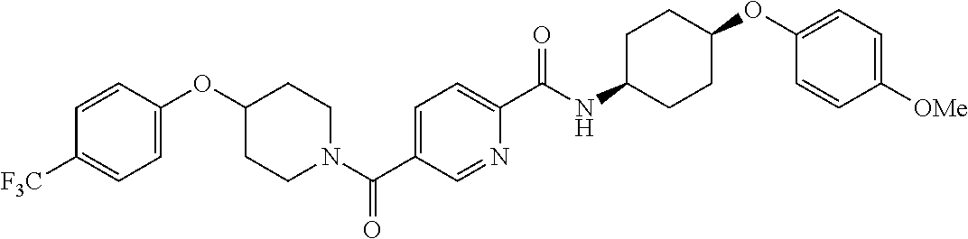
C1=CC(OC2CCN(C(C3=CC=C(C(NC4CCC(OC5=CC=C([OMe])C=C5)CC4)=O)N=C3)=O)CC2)=CC=C1[F3C]
